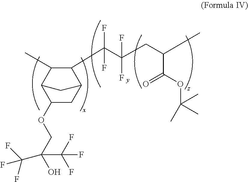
C1(OCC(O)(C(F)(F)F)C(F)(F)F)CC2C(C(C(CC(C)C(OC(C)(C)C)=O)(F)F)(F)F)C(C)C1C2
